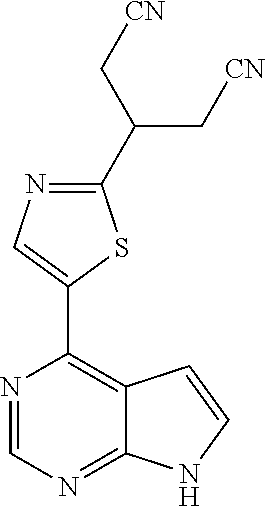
N1=CN=C2C(=C1C1=CN=C(C(C[CN])C[CN])S1)C=CN2
